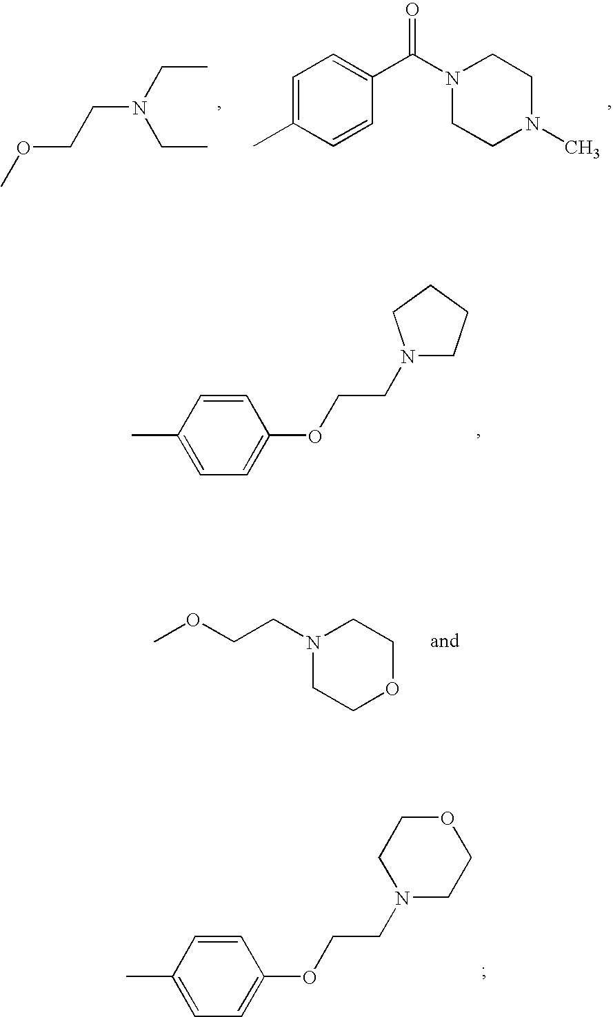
C1(C)=CC=C(OCCN2CCCC2)C=C1.N1(CCOC)CCOCC1.C1(C)=CC=C(OCCN2CCOCC2)C=C1.C1=C(C)C=CC(C(N2CCN(C)CC2)=O)=C1.O(CCN(CC)CC)C
